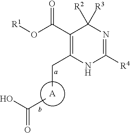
[A].[R1]OC(C1=C(CC)NC([R4])=NC1([R2])[R3])=O.OC(=O)C
